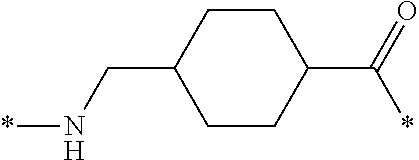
*NCC1CCC(C(=O)*)CC1.[H]
